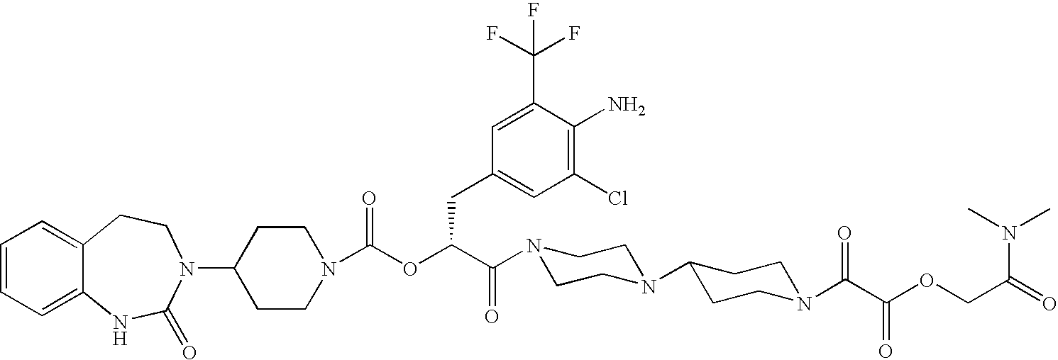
C1=CC=C2C(=C1)CCN(C1CCN(C(OC(C(N3CCN(C4CCN(C(C(OCC(N(C)C)=O)=O)=O)CC4)CC3)=O)CC3=CC(Cl)=C(N)C(C(F)(F)F)=C3)=O)CC1)C(=O)N2
